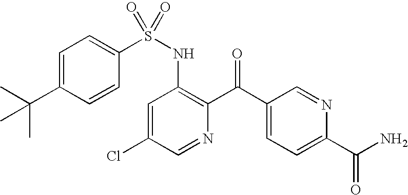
C1=C(C(C)(C)C)C=CC(S(NC2=C(C(C3=CC=C(C(N)=O)N=C3)=O)N=CC(Cl)=C2)(=O)=O)=C1
